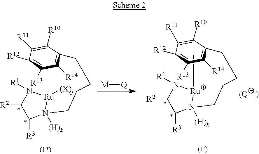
C1([R10])=C([R11])C([R12])C([R13])C([R14])C1CCCCN1([(H)k])[Ru](C)([(X)j])N([R1])C([R2])C1[R3].[M][Q].C1([R10])=C([R11])C([R12])C([R13])C([R14])C1CCCCN1([(H)k])[Ru](C)N([R1])C([R2])C1[R3]
